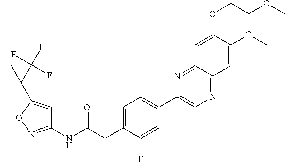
C1(NC(CC2=CC=C(C3=CN=C4C(=N3)C=C(OCCOC)C(OC)=C4)C=C2F)=O)=NOC(C(C(F)(F)F)(C)C)=C1
